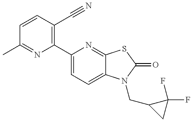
C1(C)=NC(C2=CC=C3C(=N2)SC(=O)N3CC2CC2(F)F)=C(C#N)C=C1
